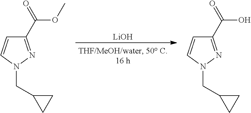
[LiOH].C(=O)(OC)C1=NN(CC2CC2)C=C1.C(=O)(O)C1=NN(CC2CC2)C=C1
